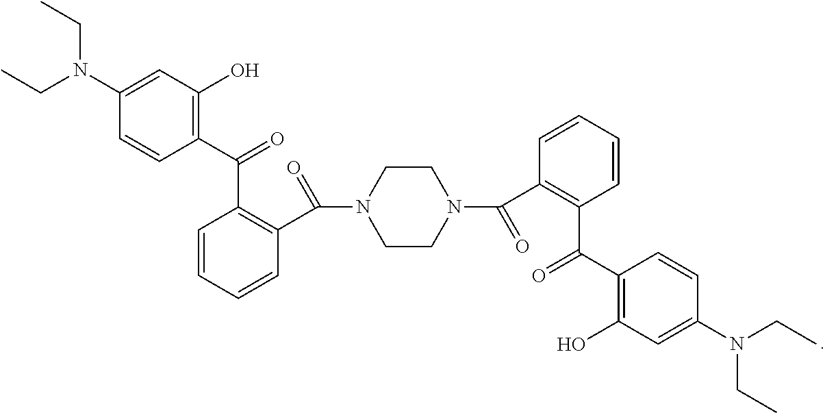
C1CN(C(C2=C(C(=O)C3=C(O)C=C(N(CC)CC)C=C3)C=CC=C2)=O)CCN1C(=O)C1=C(C(C2=C(O)C=C(N(CC)CC)C=C2)=O)C=CC=C1
